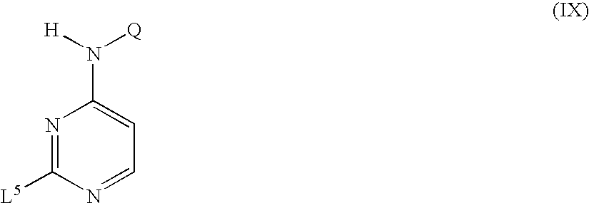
N1=C([L5])N=CC=C1N([H])[Q]
